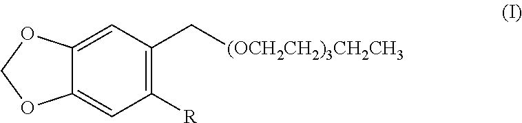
C12=CC(C[(OCH2CH2)3CH2CH3])=C([R])C=C1OCO2
